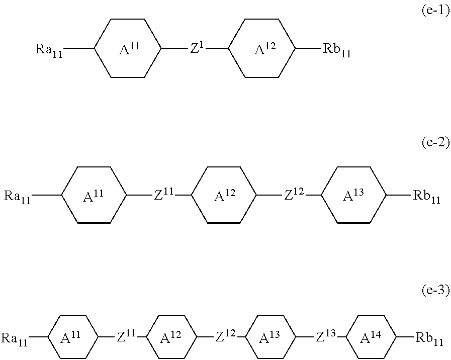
[A12].[A11].[Ra11]C1CCC([Z1]C2CCC([Rb11])CC2)CC1.[A12].[A13].[A14].[A11].[Ra11]C1CCC([Z11]C2CCC([Z12]C3CCC([Z13]C4CCC([Rb11])CC4)CC3)CC2)CC1.[A12].[A13].[A11].[Ra11]C1CCC([Z11]C2CCC([Z12]C3CCC([Rb11])CC3)CC2)CC1
